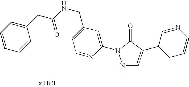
N1C=C(C2=CC=CN=C2)C(=O)N1C1=CC(CNC(=O)CC2=CC=CC=C2)=CC=N1
